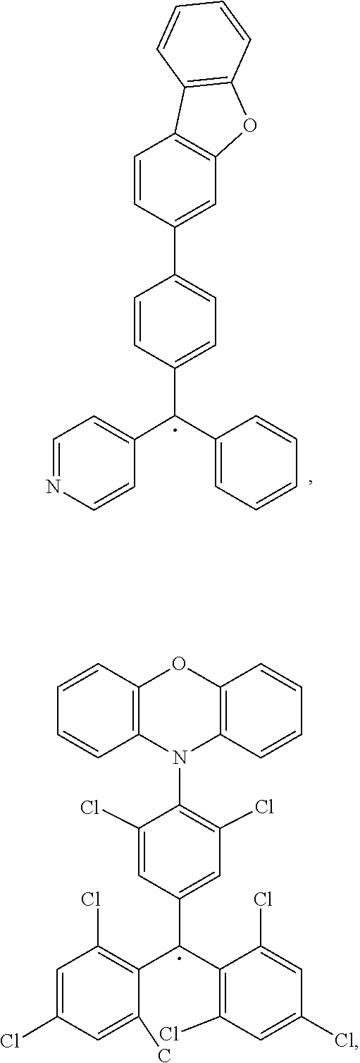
C1=CC=CC=C1C(C1=CC=C(C2=CC3=C(C=C2)C2=C(O3)C=CC=C2)C=C1)C1=CC=NC=C1.C1=C(Cl)C(N2C3=C(OC4=C2C=CC=C4)C=CC=C3)=C(Cl)C=C1C(C1=C(Cl)C=C(Cl)C=C1C)C1=C(Cl)C=C(Cl)C=C1Cl
